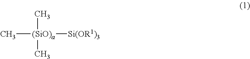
C[(SiO)a]([Si(OR1)3])(C)C
